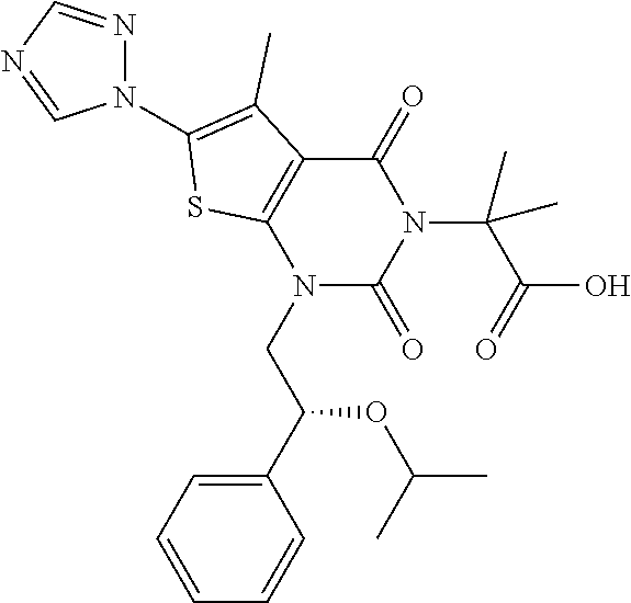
N1(CC(C2=CC=CC=C2)OC(C)C)C(=O)N(C(C(O)=O)(C)C)C(=O)C2=C1SC(N1N=CN=C1)=C2C
